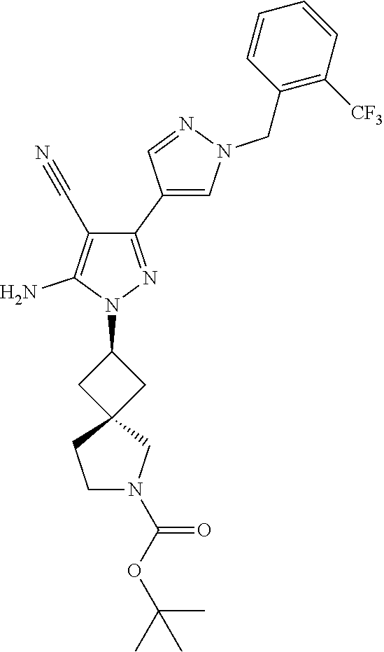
C1(C2=CN(CC3=C([CF3])C=CC=C3)N=C2)=NN(C2CC3(C2)CCN(C(OC(C)(C)C)=O)C3)C(N)=C1C#N
